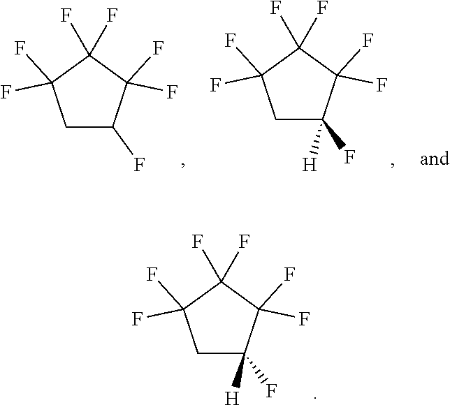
C1C(F)C(F)(F)C(F)(F)C1(F)F.C1C(F)([H])C(F)(F)C(F)(F)C1(F)F.C1C(F)([H])C(F)(F)C(F)(F)C1(F)F
